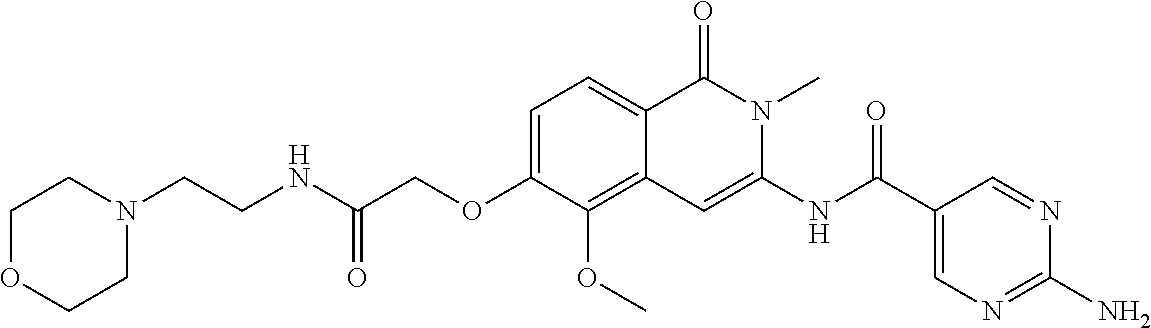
C1=C(OCC(NCCN2CCOCC2)=O)C(OC)=C2C(=C1)C(=O)N(C)C(NC(C1=CN=C(N)N=C1)=O)=C2
